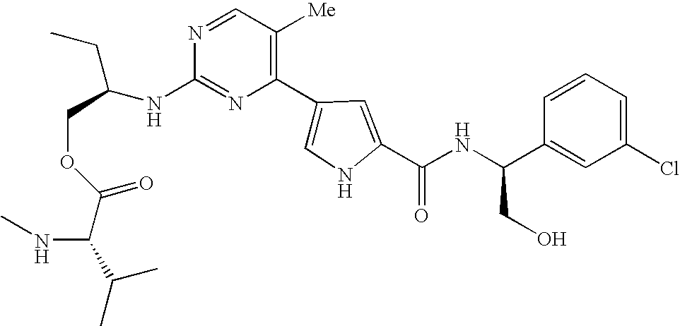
N1=C(NC(CC)COC(=O)C(NC)C(C)C)N=CC([Me])=C1C1=CNC(C(NC(C2=CC(Cl)=CC=C2)CO)=O)=C1
